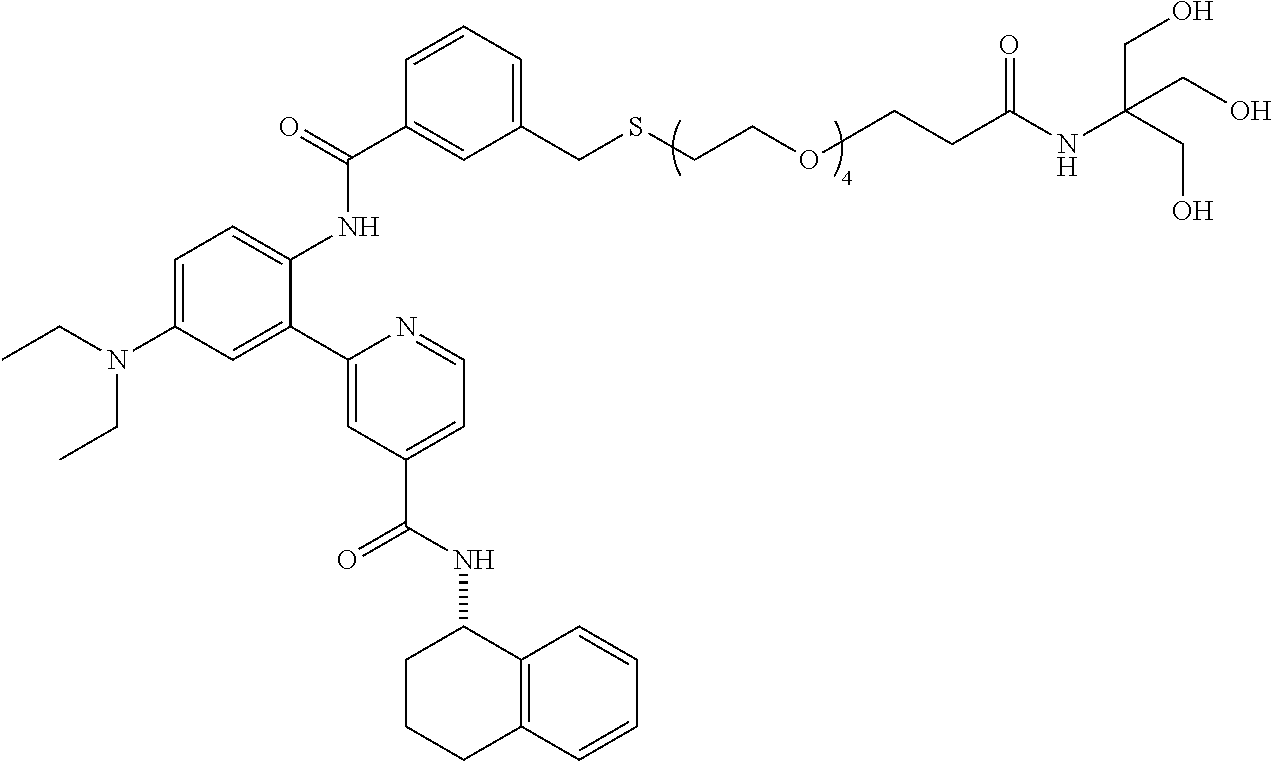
C1=C(N(CC)CC)C=C(C2=CC(C(NC3C4=C(C=CC=C4)CCC3)=O)=CC=N2)C(NC(C2=CC(CSCCOCCC(NC(CO)(CO)CO)=O)=CC=C2)=O)=C1
